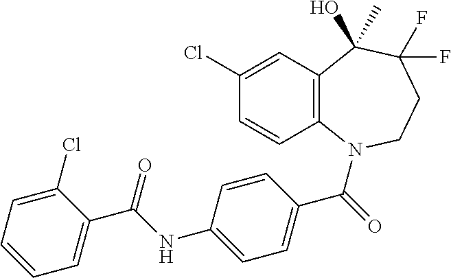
C1(Cl)=CC2=C(C=C1)N(C(=O)C1=CC=C(NC(C3=CC=CC=C3Cl)=O)C=C1)CCC(F)(F)C2(O)C
